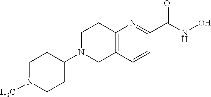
C12=C(C=CC(C(NO)=O)=N1)CN(C1CCN(C)CC1)CC2
